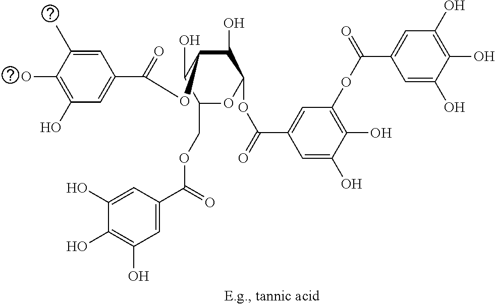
C1(COC(C2=CC(O)=C(O)C(O)=C2)=O)OC(OC(=O)C2=CC(OC(C3=CC(O)=C(O)C(O)=C3)=O)=C(O)C(O)=C2)C(O)C(OC(=O)C2=CC(O)=C(O)C(C)=C2)C1O
